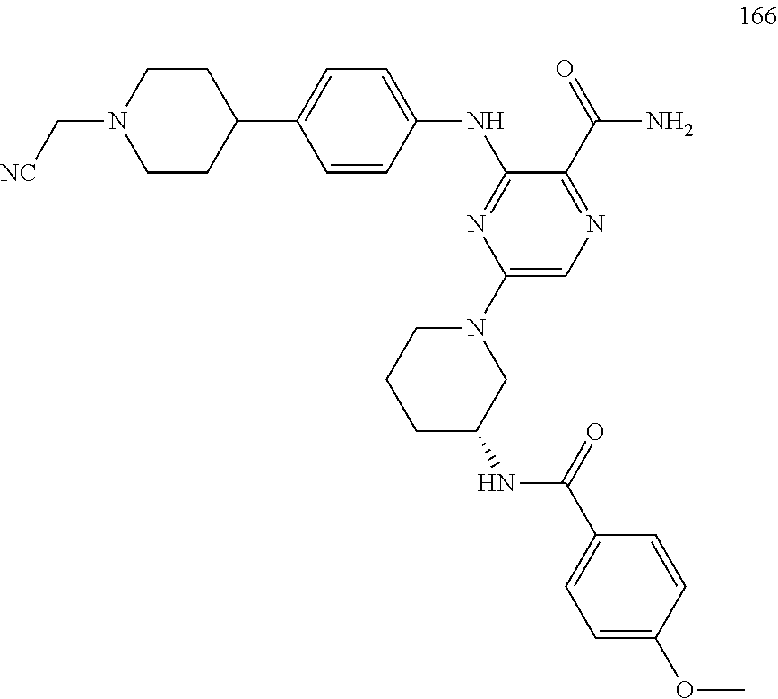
C(N1CCC(C2=CC=C(NC3=NC(N4CC(NC(C5=CC=C(OC)C=C5)=O)CCC4)=CN=C3C(=O)N)C=C2)CC1)[NC]
